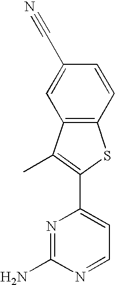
N1=C(N)N=CC=C1C1=C(C)C2=C(S1)C=CC(C#N)=C2
